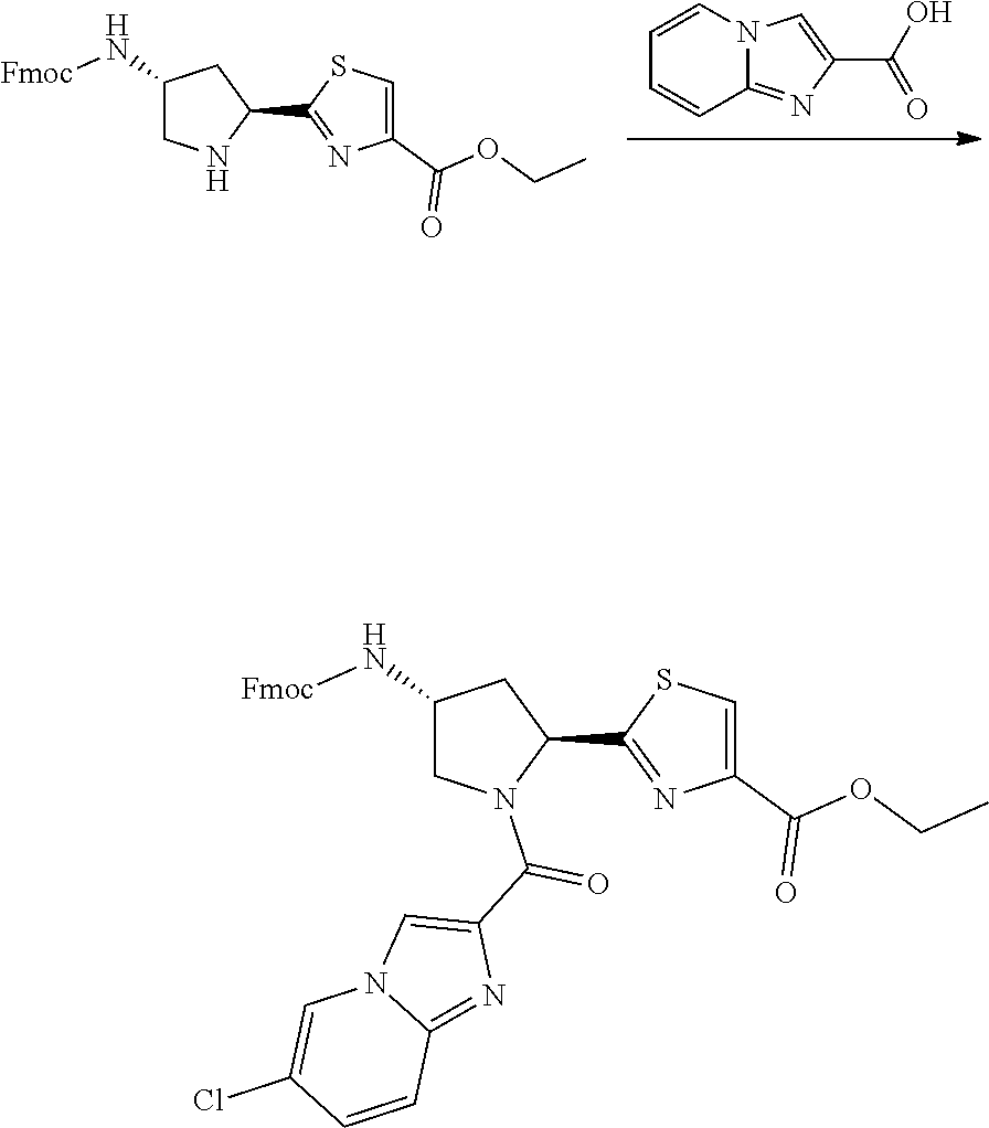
C1=CN2C(=NC(C(=O)O)=C2)C=C1.C1(N[Fmoc])CNC(C2=NC(C(OCC)=O)=CS2)C1.C1(N[Fmoc])CN(C(C2=CN3C(=N2)C=CC(Cl)=C3)=O)C(C2=NC(C(OCC)=O)=CS2)C1
